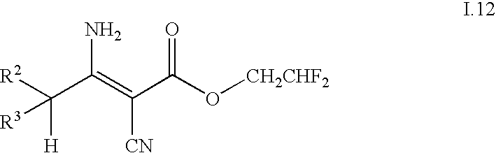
[R2]C(C(=C(C(O[CH2CHF2])=O)[CN])N)([H])[R3]
